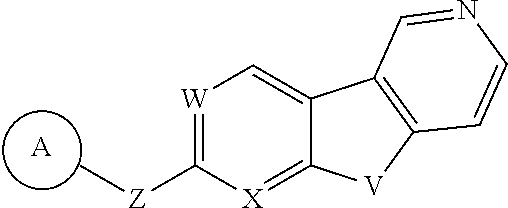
[A].[W]1=C([Z]C)[X]=C2C(=C1)C1=C([V]2)C=CN=C1
